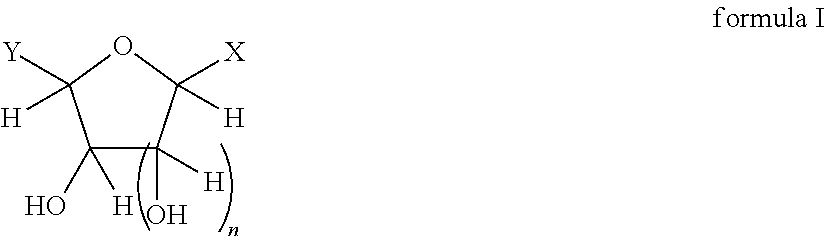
C1(O)([H])C(O)([H])C([X])([H])OC1([Y])[H]
